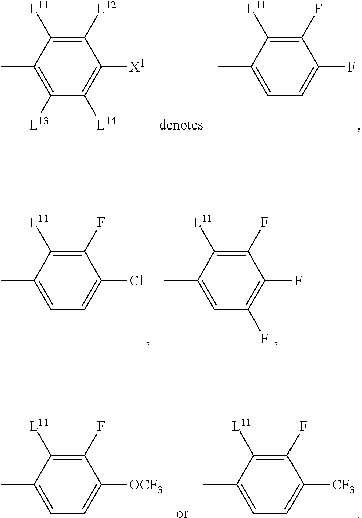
C1(F)=C([L11])C(C)=CC=C1F.C1([L12])=C([L11])C(C)=C([L13])C([L14])=C1[X1].C1(F)=C([L11])C(C)=CC=C1Cl.C1(F)=C([L11])C(C)=CC(F)=C1F.C1(F)=C([L11])C(C)=CC=C1[OCF3].C1(F)=C([L11])C(C)=CC=C1[CF3]
